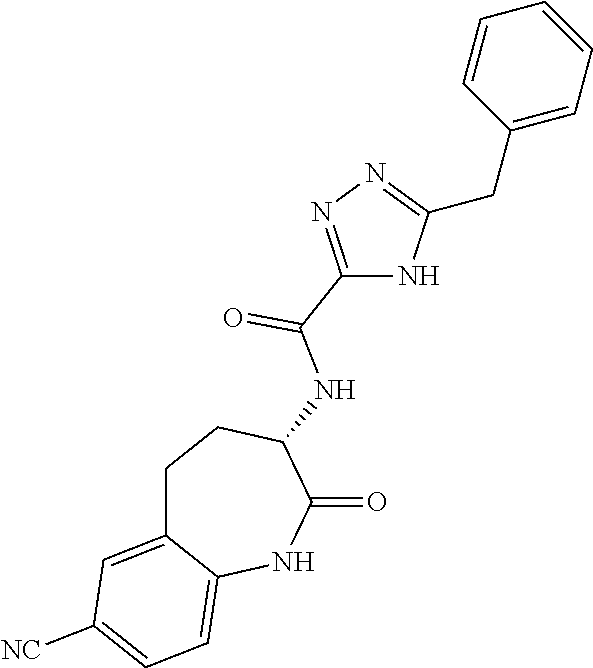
N1C(CC2=CC=CC=C2)=NN=C1C(NC1C(=O)NC2=CC=C([NC])C=C2CC1)=O
